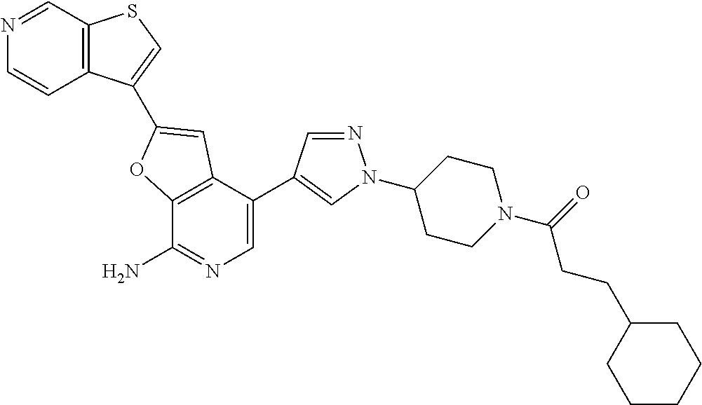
C12=C(C(C3=CN(C4CCN(C(=O)CCC5CCCCC5)CC4)N=C3)=CN=C1N)C=C(C1=CSC3=C1C=CN=C3)O2
